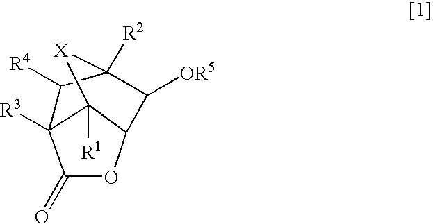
C1(=O)OC2C([OR5])C3([R2])[X]C2([R1])C1([R3])C3[R4]
